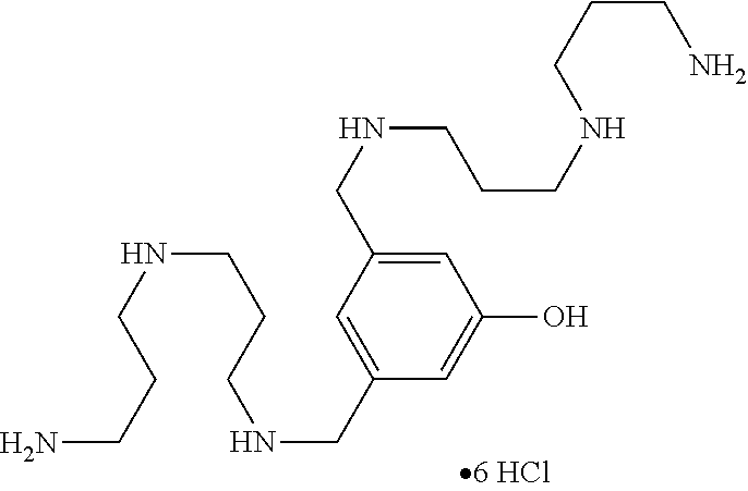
C1=C(CNCCCNCCCN)C=C(CNCCCNCCCN)C=C1O
